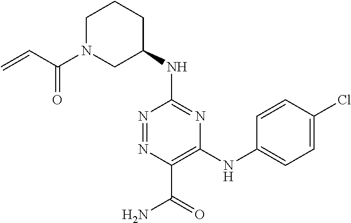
C1(NC2CCCN(C(=O)C=C)C2)=NC(NC2=CC=C(Cl)C=C2)=C(C(=O)N)N=N1
